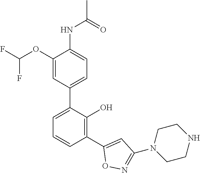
C1(NC(C)=O)=CC=C(C2=CC=CC(C3=CC(N4CCNCC4)=NO3)=C2O)C=C1OC(F)F
